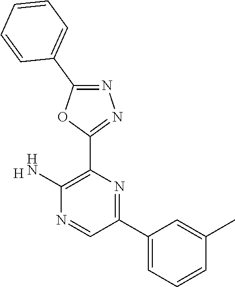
[H].C1(C2=CC=CC(C)=C2)=NC(C2=NN=C(C3=CC=CC=C3)O2)=C(N)N=C1
